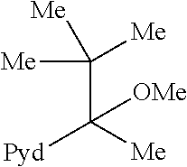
C(C([Me])([Pyd])[OMe])([Me])([Me])[Me]
